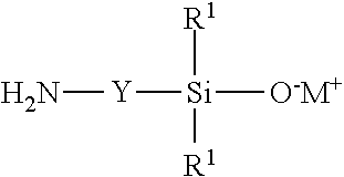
N[Y][Si]([R1])([R1])[O-M+]
